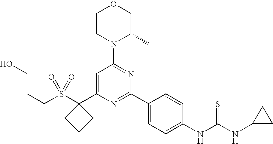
S(C1(C2=CC(N3C(C)COCC3)=NC(C3=CC=C(NC(NC4CC4)=S)C=C3)=N2)CCC1)(=O)(=O)CCCO
